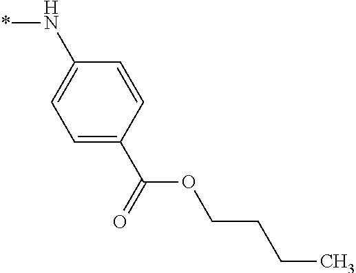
C1=C(C(OCCCC)=O)C=CC(N*)=C1
